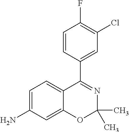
C1=CC(C2=NC(C)(C)OC3=CC(N)=CC=C23)=CC(Cl)=C1F
